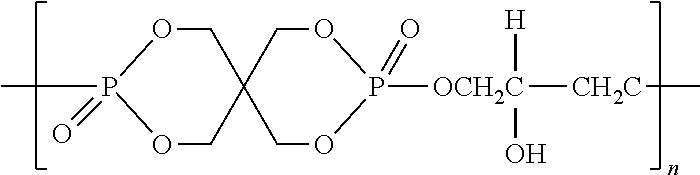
P1(=O)(C)OCC2(CO1)COP(=O)([OCH2C]([H])(O)[CH2C]C)OC2
